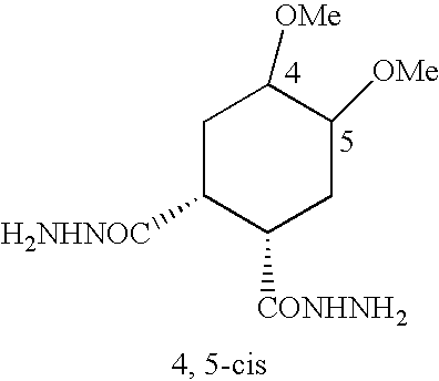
C1C([H2NHNOC])C([CONHNH2])CC([OMe])C1[OMe]
